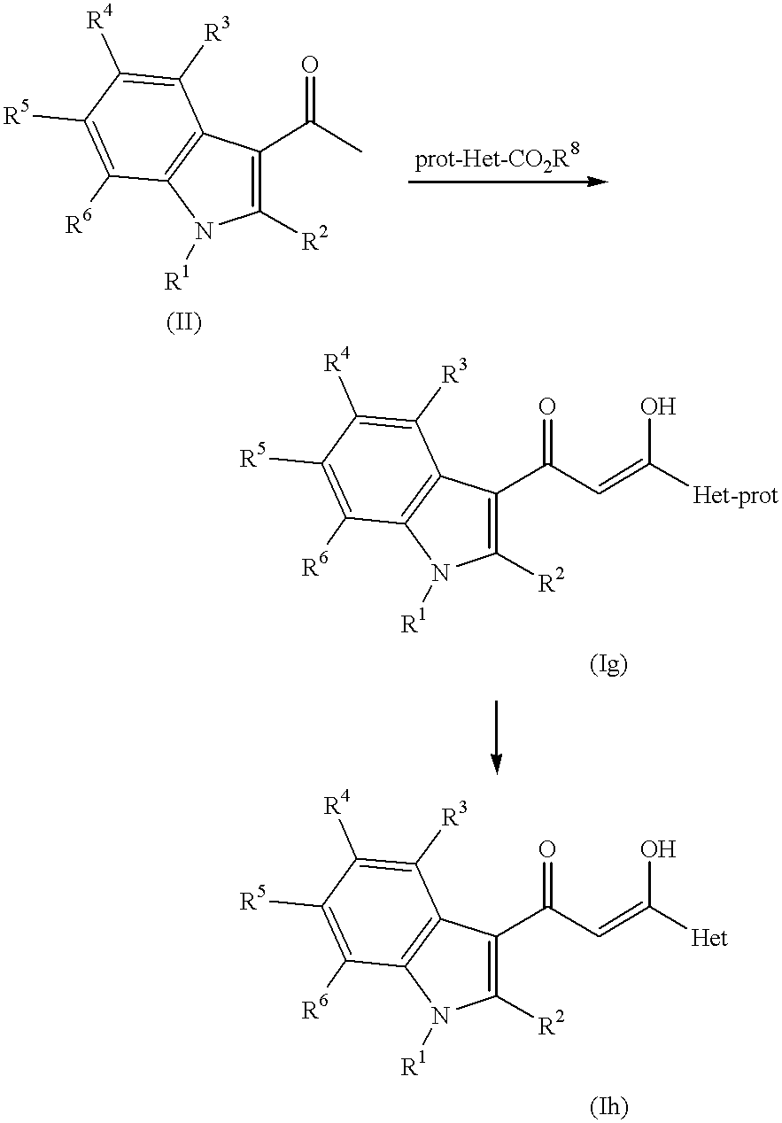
C1([R2])=C(C(C)=O)C2=C(N1[R1])C([R6])=C([R5])C([R4])=C2[R3].C1([R2])=C(C(C=C([Het-prot])O)=O)C2=C(N1[R1])C([R6])=C([R5])C([R4])=C2[R3].C1([R2])=C(C(C=C([Het])O)=O)C2=C(N1[R1])C([R6])=C([R5])C([R4])=C2[R3]
